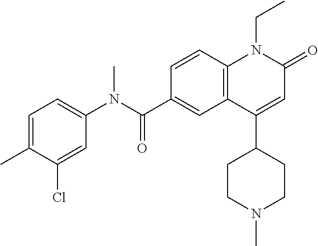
C1=C(C)C(Cl)=CC(N(C(C2=CC3=C(C=C2)N(CC)C(=O)C=C3C2CCN(C)CC2)=O)C)=C1
